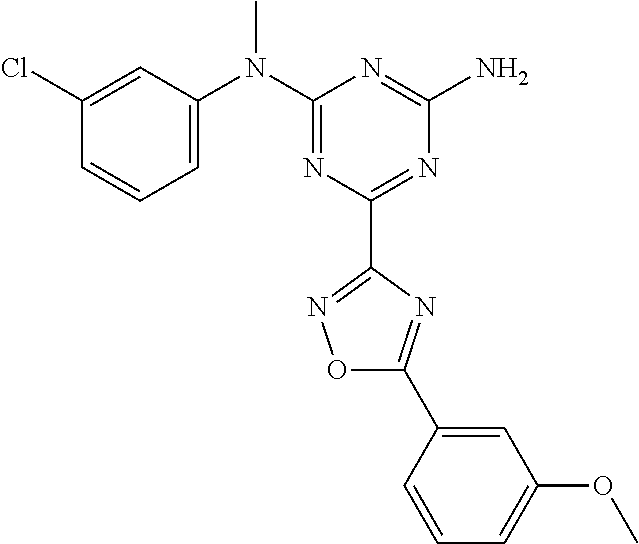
C1(Cl)=CC(N(C2=NC(C3=NOC(C4=CC(OC)=CC=C4)=N3)=NC(N)=N2)C)=CC=C1
